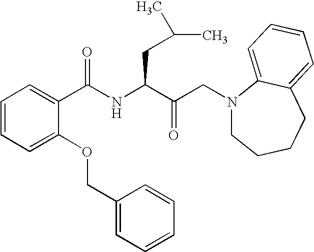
C1(C(NC(C(CN2CCCCC3=CC=CC=C23)=O)CC(C)C)=O)=CC=CC=C1OCC1=CC=CC=C1
